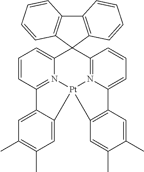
C12=CC=CC3=N1[Pt]1(N4=C(C=CC=C4C34C3=C(C5=C4C=CC=C5)C=CC=C3)C3=CC(C)=C(C)C=C31)C1=C2C=C(C)C(C)=C1
